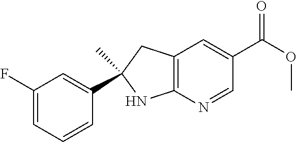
C1(C2=CC(F)=CC=C2)(C)NC2=C(C1)C=C(C(OC)=O)C=N2
